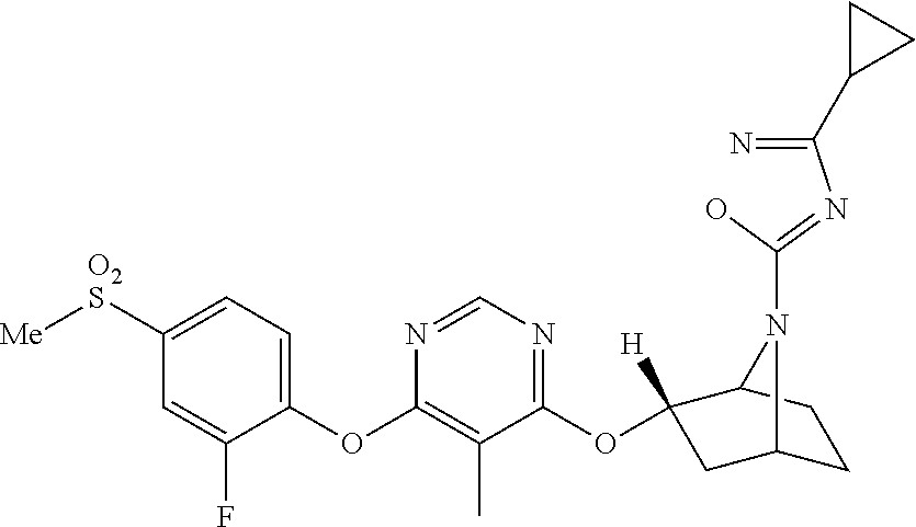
C1(OC2=C(C)C(OC3([H])CC4CCC3N4C(=NC(=N)C3CC3)O)=NC=N2)=CC=C([O2S][Me])C=C1F
